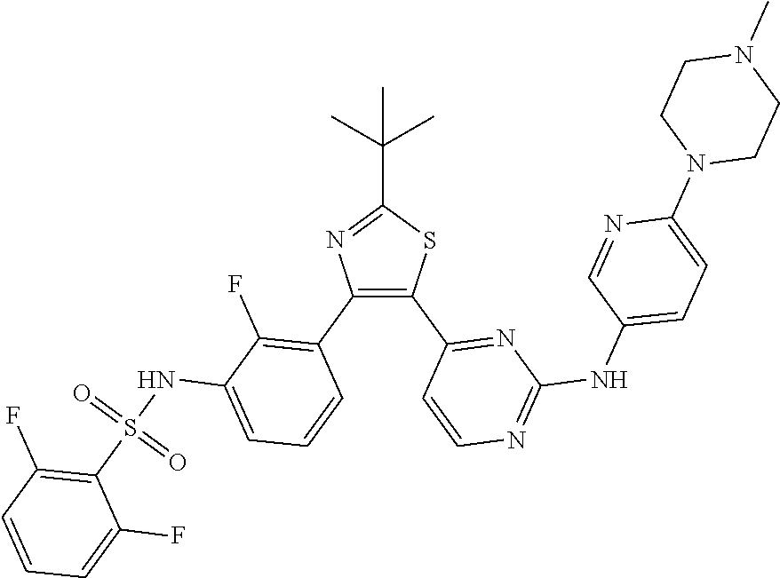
C1(C(C)(C)C)=NC(C2=C(F)C(NS(C3=C(F)C=CC=C3F)(=O)=O)=CC=C2)=C(C2=NC(NC3=CC=C(N4CCN(C)CC4)N=C3)=NC=C2)S1
